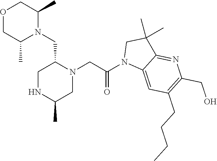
O1CC(C)N(CC2N(CC(N3C4=CC(CCCC)=C(CO)N=C4C(C)(C)C3)=O)CC(C)NC2)C(C)C1
